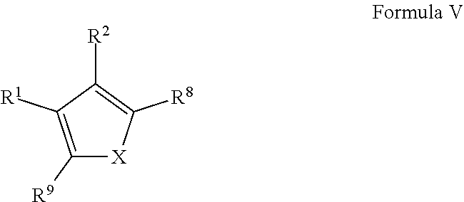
C1([R9])=C([R1])C([R2])=C([R8])[X]1
